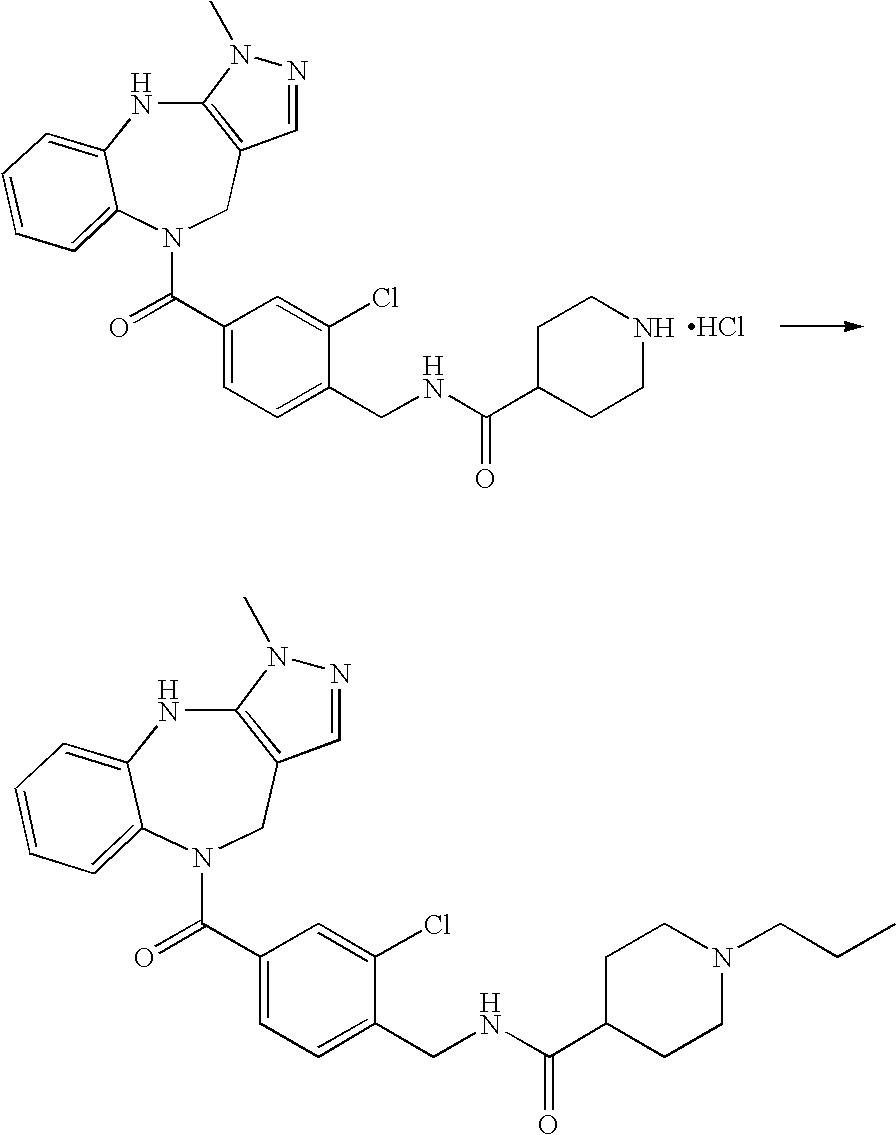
C12=C(CN(C(C3=CC=C(CNC(C4CCNCC4)=O)C(Cl)=C3)=O)C3=CC=CC=C3N1)C=NN2C.Cl.C12=C(CN(C(=O)C3=CC=C(CNC(C4CCN(CCC)CC4)=O)C(Cl)=C3)C3=CC=CC=C3N1)C=NN2C
